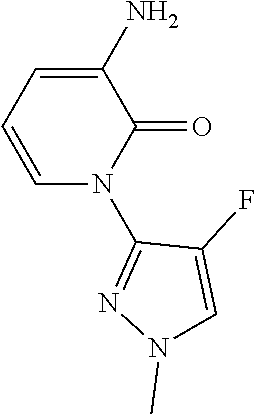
C1=C(N)C(=O)N(C2=NN(C)C=C2F)C=C1
